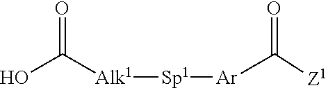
C(O)(=O)[Alk1][Sp1][Ar]C(=O)[Z1]
